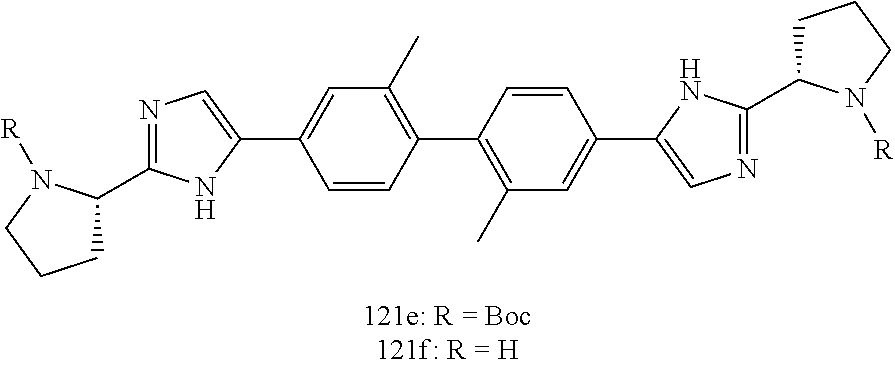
C1C(C2=NC=C(C3=CC(C)=C(C4=C(C)C=C(C5=CN=C(C6CCCN6[R])N5)C=C4)C=C3)N2)N([R])CC1
